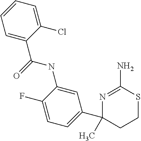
C1(NC(=O)C2=CC=CC=C2Cl)=CC(C2(C)CCSC(N)=N2)=CC=C1F
